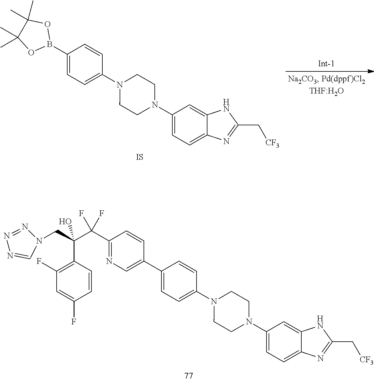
C1(C2=CN=C(C(C(CN3N=NN=C3)(C3=C(F)C=C(F)C=C3)O)(F)F)C=C2)=CC=C(N2CCN(C3=CC=C4C(=C3)NC(C[CF3])=N4)CC2)C=C1.C1(B2OC(C)(C)C(C)(C)O2)=CC=C(N2CCN(C3=CC=C4C(=C3)NC(C[CF3])=N4)CC2)C=C1.[IS]
